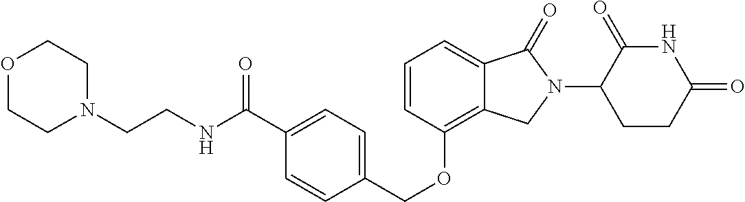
O(C1=C2C(=CC=C1)C(=O)N(C1C(=O)NC(=O)CC1)C2)CC1=CC=C(C(NCCN2CCOCC2)=O)C=C1
